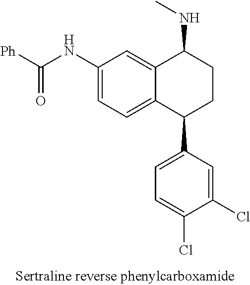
C12=CC(NC([Ph])=O)=CC=C1C(C1=CC=C(Cl)C(Cl)=C1)CCC2NC
